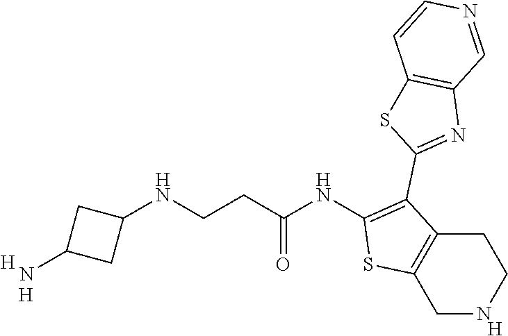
[H].C1(NC(CCNC2CC(N)C2)=O)=C(C2=NC3=C(S2)C=CN=C3)C2=C(S1)CNCC2.[H].[H]
